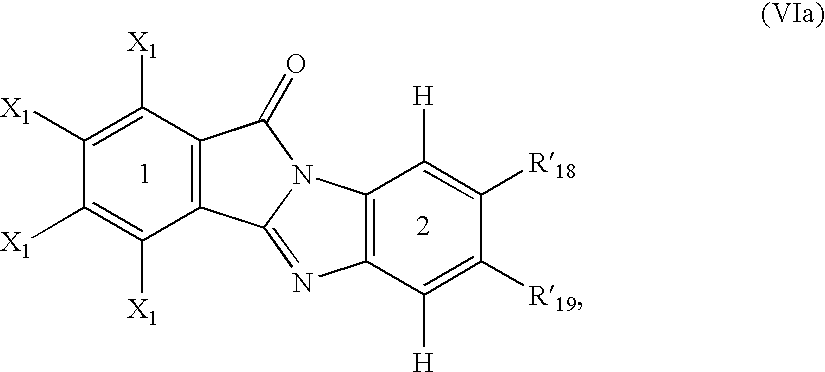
C1([X1])=C([X1])C2=C(C([X1])=C1[X1])C(=O)N1C2=NC2=C1C([H])=C([R18])C([R19])=C2[H]
